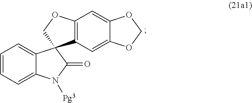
C1=C2C(=CC=C1)C1(C(=O)N2[Pg3])C2=C(C=C3C(=C2)OCO3)OC1
